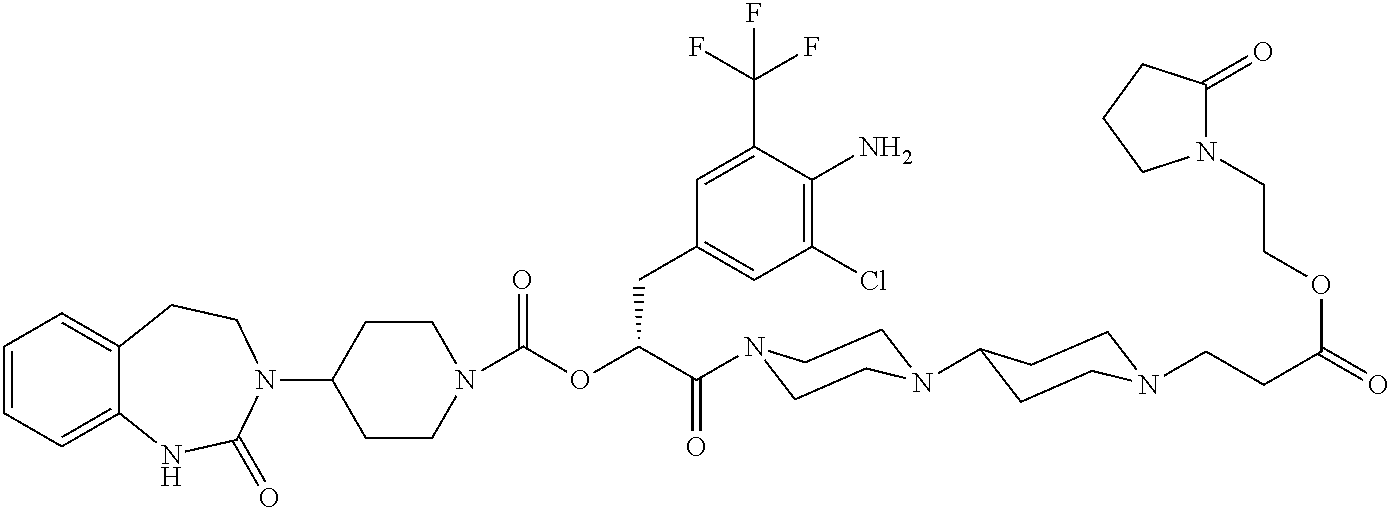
C1(N2CCC3=CC=CC=C3NC2=O)CCN(C(OC(C(=O)N2CCN(C3CCN(CCC(=O)OCCN4C(=O)CCC4)CC3)CC2)CC2=CC(Cl)=C(N)C(C(F)(F)F)=C2)=O)CC1
